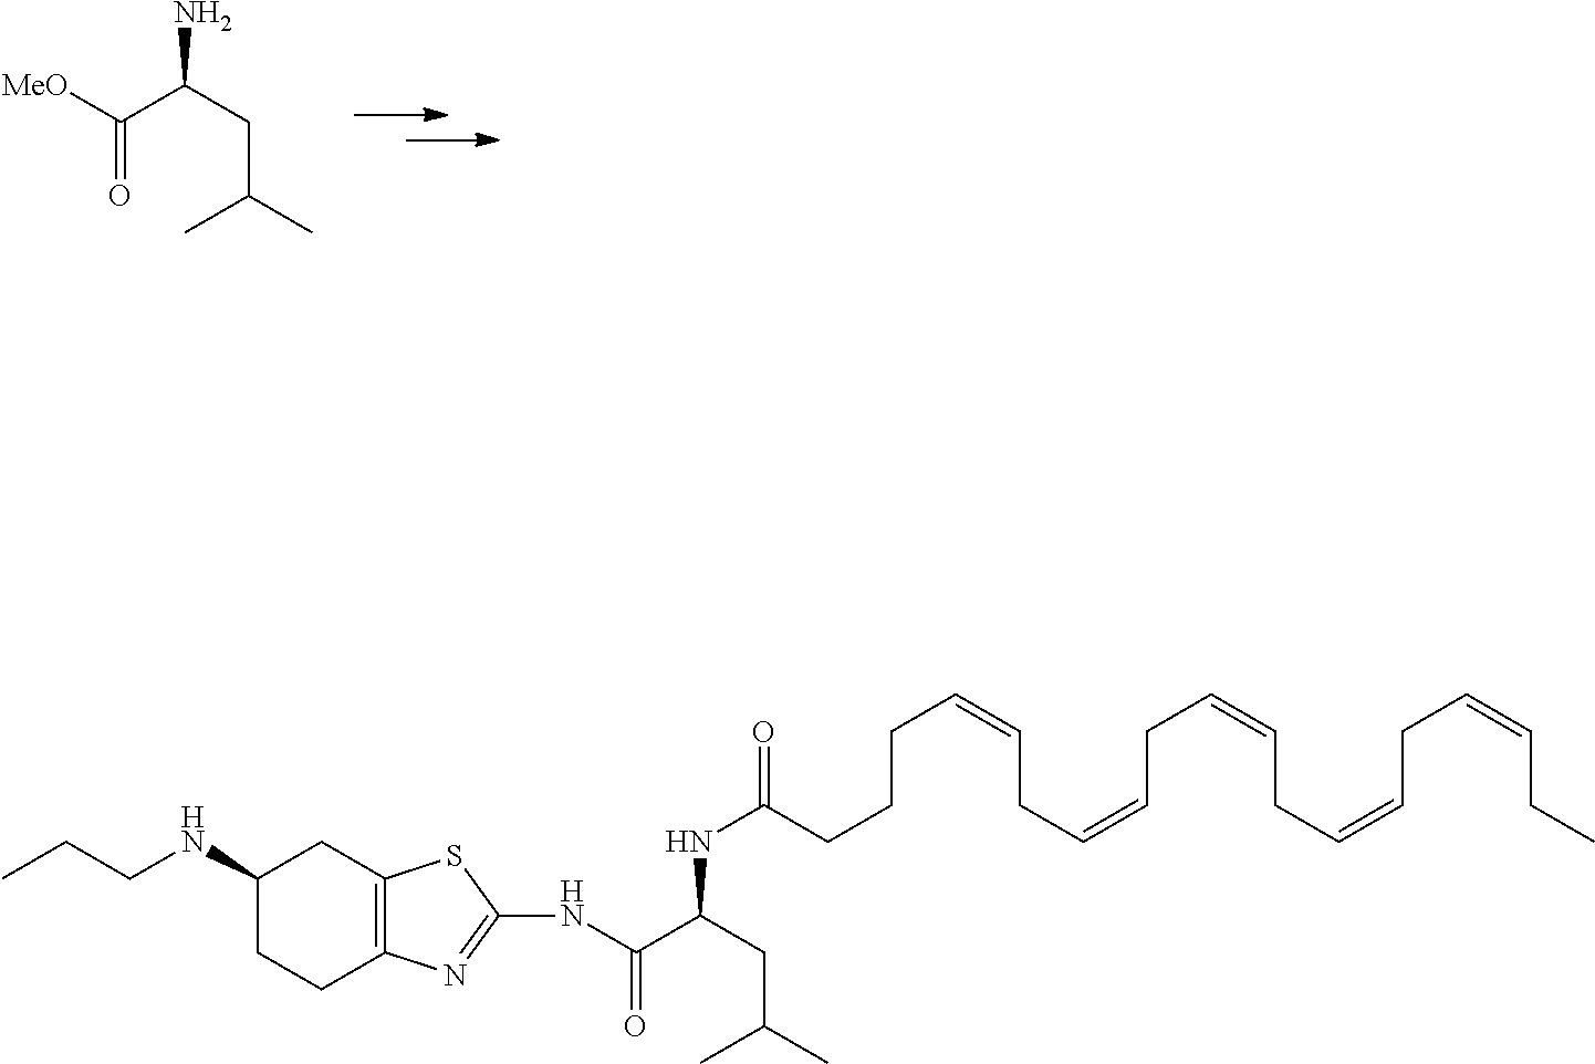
NC(C([MeO])=O)CC(C)C.C(CCC(NC(C(NC1=NC2=C(CC(NCCC)CC2)S1)=O)CC(C)C)=O)C=CCC=CCC=CCC=CCC=CCC
